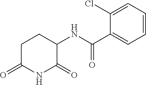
C1C(=O)NC(=O)C(NC(C2=CC=CC=C2Cl)=O)C1
